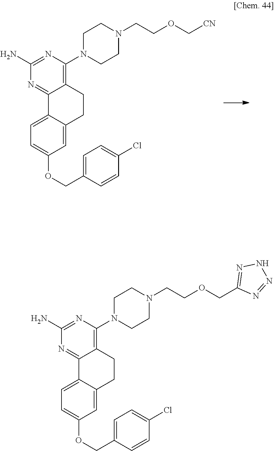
C1=C2C(=CC(OCC3=CC=C(Cl)C=C3)=C1)CCC1=C(N3CCN(CCOC[CN])CC3)N=C(N)N=C21.C1=C2C(=CC(OCC3=CC=C(Cl)C=C3)=C1)CCC1=C(N3CCN(CCOCC4=NNN=N4)CC3)N=C(N)N=C21
